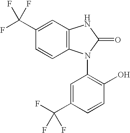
C1=CC2=C(C=C1C(F)(F)F)NC(=O)N2C1=C(O)C=CC(C(F)(F)F)=C1
